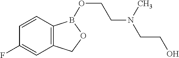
C12=C(C=CC(F)=C1)B(OCCN(CCO)C)OC2
